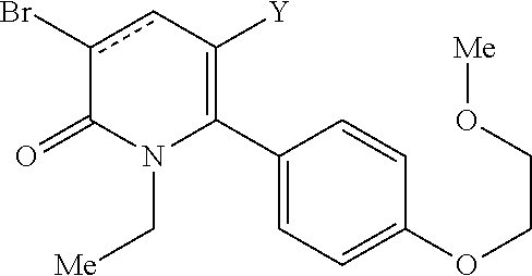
C1(C2=C([Y])cc(Br)C(=O)N2C[Me])=CC=C(OCCO[Me])C=C1
